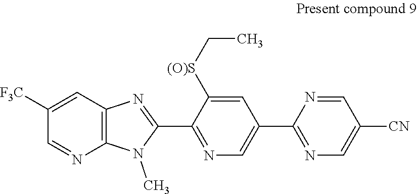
C12=C(C=C([F3C])C=N1)N=C(C1=NC=C(C3=NC=C([CN])C=N3)C=C1[(O)S]CC)N2C
